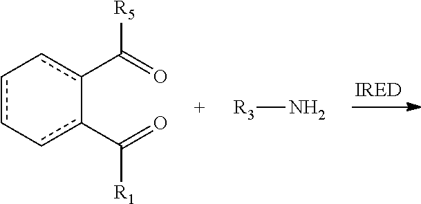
O=C(c1c-cc-cc-1C(=O)[R5])[R1].[R3]N
